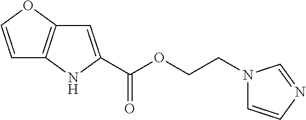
C1=COC2=C1NC(C(OCCN1C=CN=C1)=O)=C2
